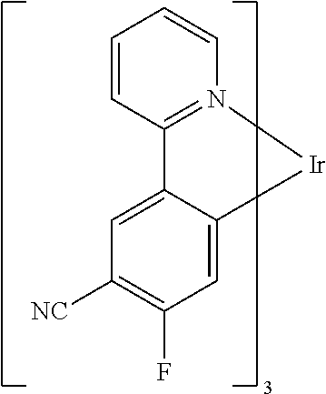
C1=C2C(=CC(F)=C1[NC])[Ir]N1=C2C=CC=C1
